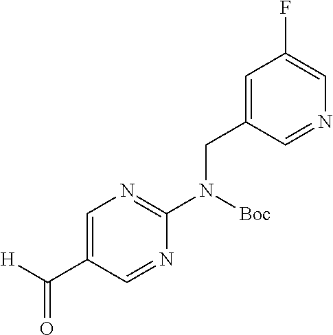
[H]C(C1=CN=C(N(CC2=CC(F)=CN=C2)[Boc])N=C1)=O
